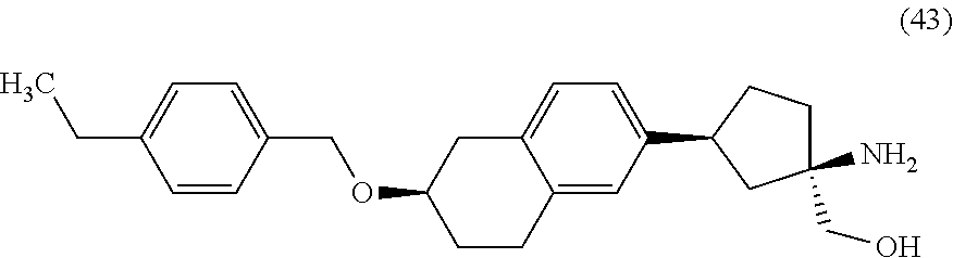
C1=C(CC)C=CC(COC2CCC3=CC(C4CC(N)(CO)CC4)=CC=C3C2)=C1
